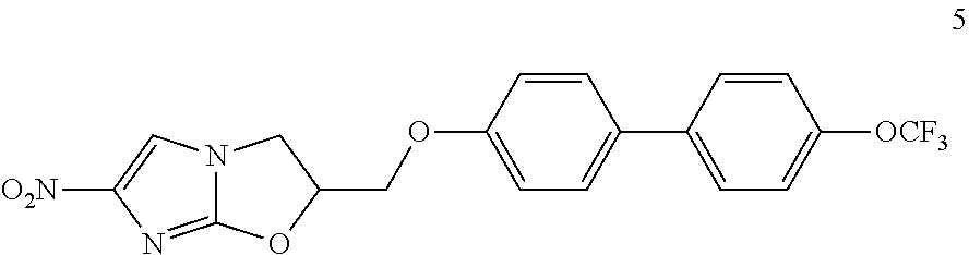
C12=NC([O2N])=CN1CC(COC1=CC=C(C3=CC=C([OCF3])C=C3)C=C1)O2
